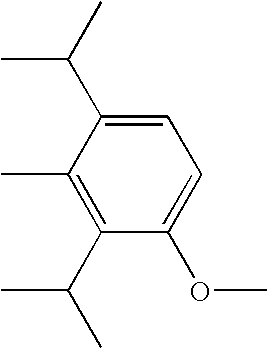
C1(C)=C(C(C)C)C(OC)=CC=C1C(C)C
